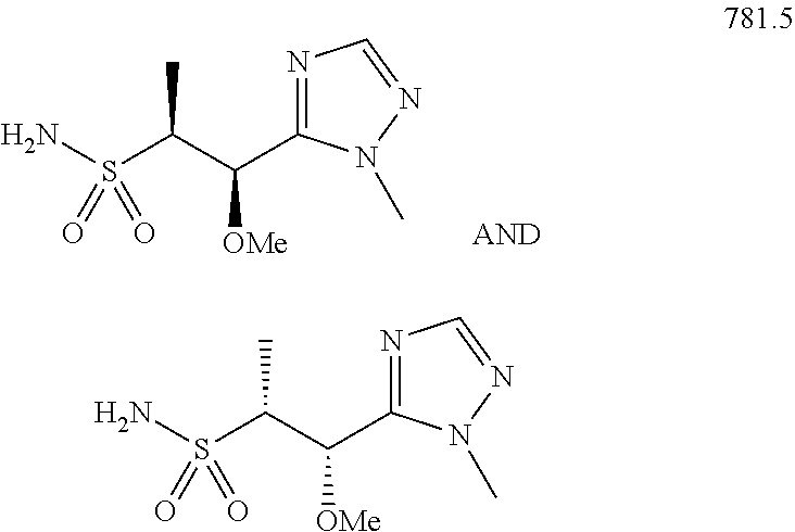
N1=C(C(C(S(N)(=O)=O)C)[OMe])N(C)N=C1.N1=C(C(C(S(N)(=O)=O)C)[OMe])N(C)N=C1
